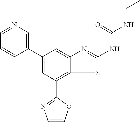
C1(C2=CC(C3=NC=CO3)=C3C(=C2)N=C(NC(NCC)=O)S3)=CN=CC=C1
